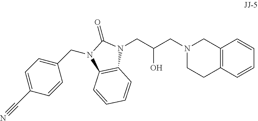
N1(CC(CN2CCC3=C(C2)C=CC=C3)O)C(=O)N(CC2=CC=C(C#N)C=C2)C2=C1C=CC=C2
